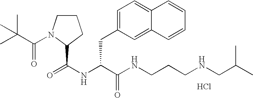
N(C(C(NCCCNCC(C)C)=O)CC1=CC=C2C(=C1)C=CC=C2)C(=O)C1N(C(C(C)(C)C)=O)CCC1.Cl
